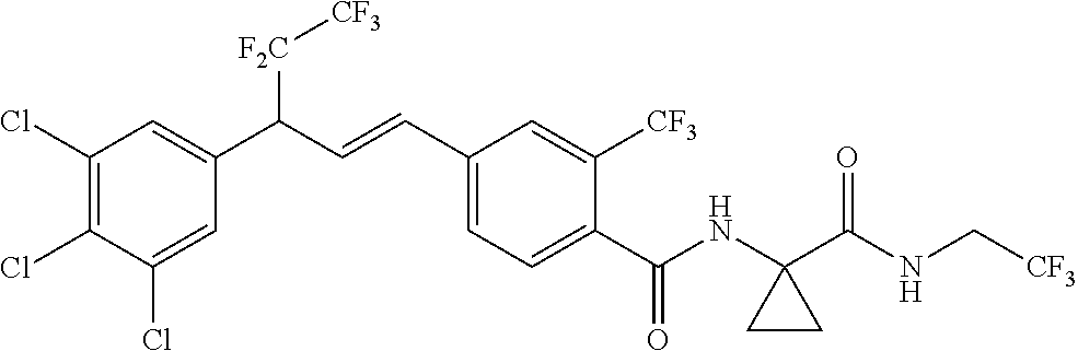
C1(Cl)=C(Cl)C(Cl)=CC(C(C=CC2=CC=C(C(NC3(C(NC[CF3])=O)CC3)=O)C([CF3])=C2)[F2C][CF3])=C1
